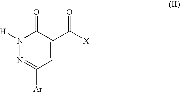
C1=C(C(=O)[X])C(=O)N([H])N=C1[Ar]
